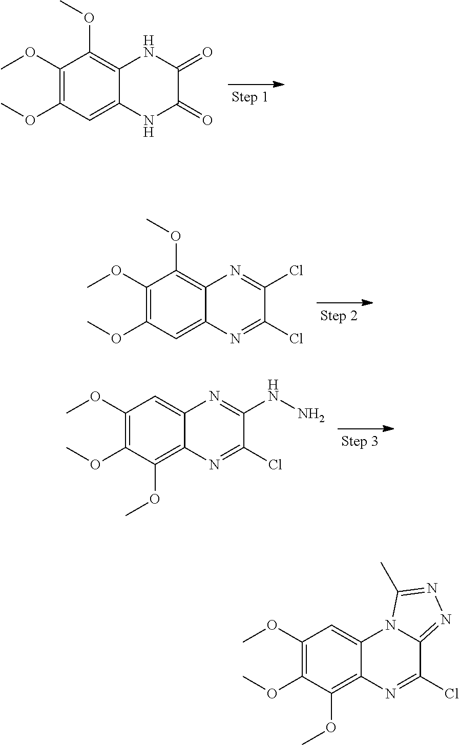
C1(OC)=C(OC)C=C2C(=C1OC)NC(=O)C(=O)N2.C1(OC)=C(OC)C=C2C(=C1OC)N=C(Cl)C(Cl)=N2.C1(OC)=C(OC)C(OC)=C2C(=C1)N=C(NN)C(Cl)=N2.C1(OC)=C(OC)C(OC)=C2C(=C1)N1C(=NN=C1C)C(Cl)=N2
